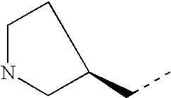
N1CC(CC)CC1
